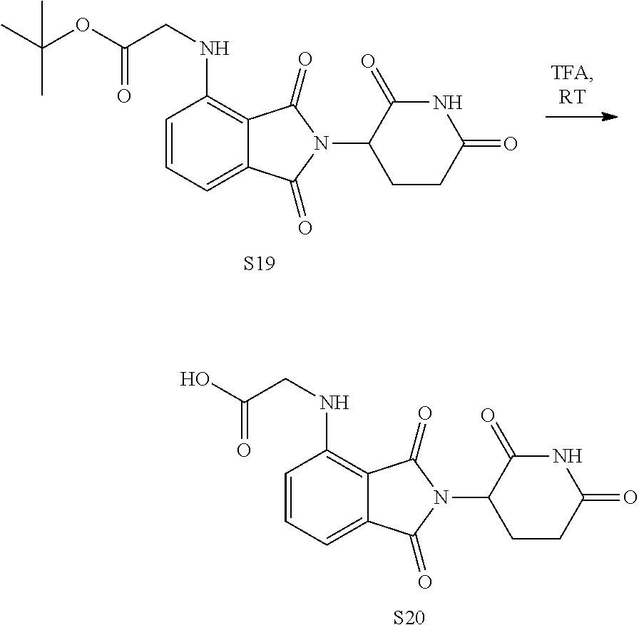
[S20].OC(CNC1=C2C(=CC=C1)C(=O)N(C1CCC(=O)NC1=O)C2=O)=O.CC(OC(CNC1=C2C(=CC=C1)C(=O)N(C1CCC(=O)NC1=O)C2=O)=O)(C)C.[S19]
